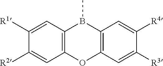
CB1C2=C(C=C([R3])C([R4])=C2)OC2=C1C=C([R1])C([R2])=C2
